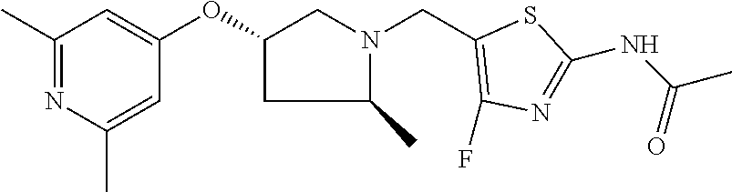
C1(C)=NC(C)=CC(OC2CC(C)N(CC3=C(F)N=C(NC(C)=O)S3)C2)=C1
